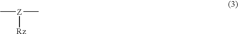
C[Z](C)[Rz]
